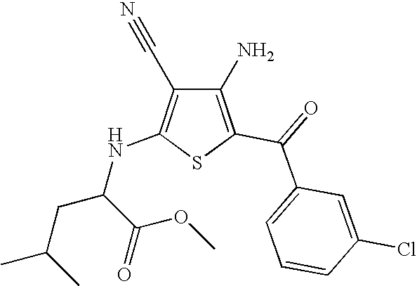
C1(N)=C(C(=O)C2=CC=CC(Cl)=C2)SC(NC(CC(C)C)C(OC)=O)=C1C#N
